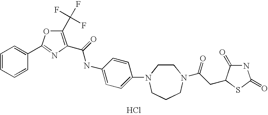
C1=CC(C2=NC(C(NC3=CC=C(N4CCN(C(CC5C(=O)NC(=O)S5)=O)CCC4)C=C3)=O)=C(C(F)(F)F)O2)=CC=C1.Cl
